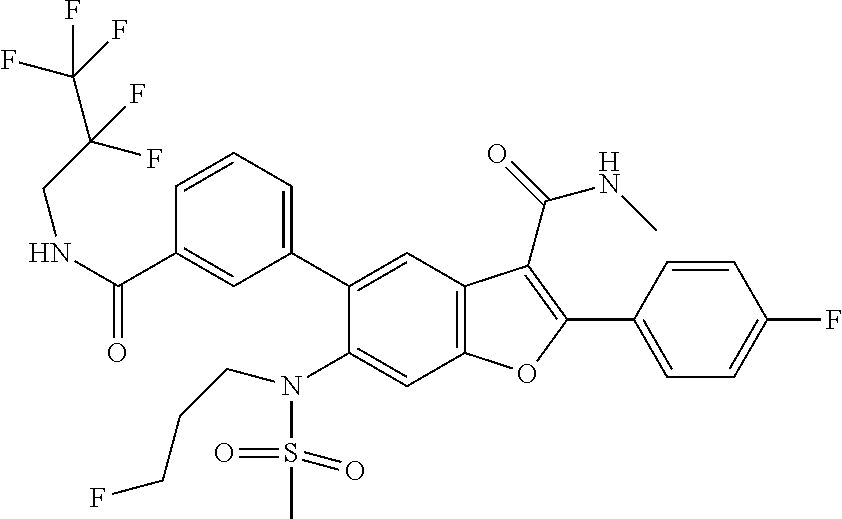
C1=CC(C2=C(C(=O)NC)C3=C(C=C(N(S(=O)(=O)C)CCCF)C(C4=CC=CC(C(NCC(F)(C(F)(F)F)F)=O)=C4)=C3)O2)=CC=C1F
